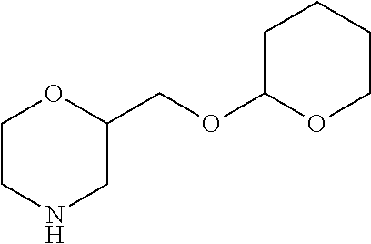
C1CNCC(COC2OCCCC2)O1
